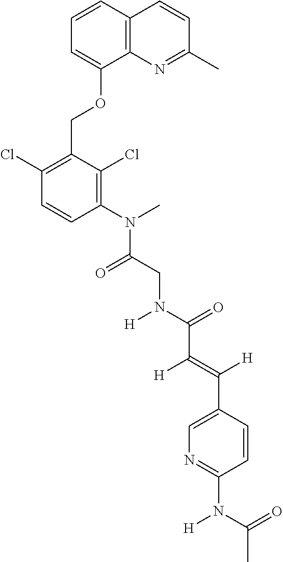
C1=CC2=C(C(OCC3=C(Cl)C=CC(N(C)C(CN(C(=O)C(=C([H])C4=CN=C(N(C(=O)C)[H])C=C4)[H])[H])=O)=C3Cl)=C1)N=C(C)C=C2
